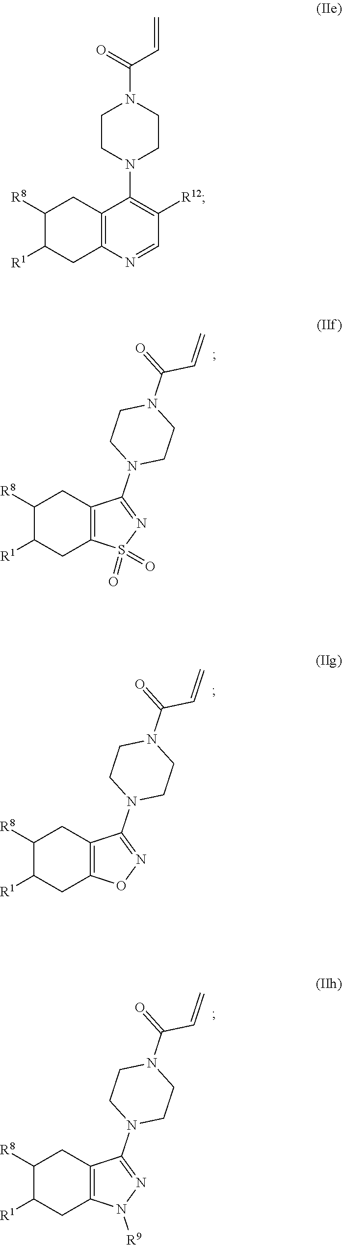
C1CN(C2=NS(=O)(=O)C3=C2CC([R8])C([R1])C3)CCN1C(=O)C=C.C1CN(C2=NOC3=C2CC([R8])C([R1])C3)CCN1C(=O)C=C.C1CN(C2=NN([R9])C3=C2CC([R8])C([R1])C3)CCN1C(=O)C=C.C1=NC2=C(CC([R8])C([R1])C2)C(N2CCN(C(=O)C=C)CC2)=C1[R12]
